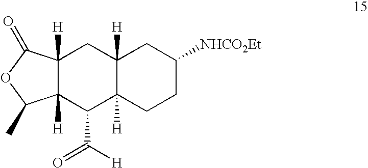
C12([H])C([H])(CCC([NHCO2Et])C1)C(C([H])=O)C1([H])C([H])(C2)C(=O)OC1C
